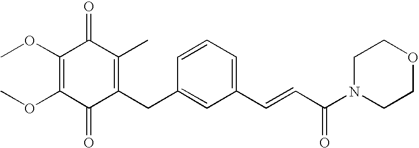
C1(=O)C(CC2=CC(C=CC(N3CCOCC3)=O)=CC=C2)=C(C)C(=O)C(OC)=C1OC
